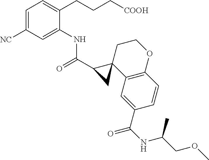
C1=C([NC])C=C(NC(C2CC23C2=C(OCC3)C=CC(C(NC(COC)C)=O)=C2)=O)C(CCC[COOH])=C1
